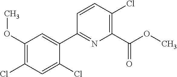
C1(Cl)=CC(Cl)=C(OC)C=C1C1=NC(C(OC)=O)=C(Cl)C=C1
